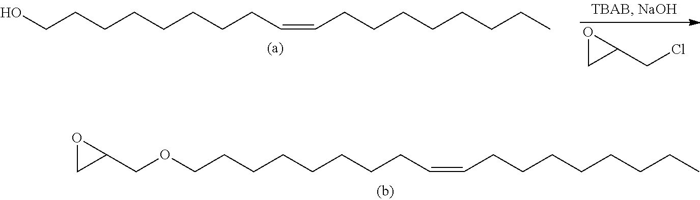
O(CCCCCCCCC=CCCCCCCCC)CC1OC1.OCCCCCCCCC=CCCCCCCCC.C1(CCl)OC1
